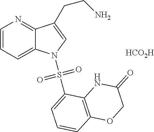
[HCO2H].C1=CC=C2C(=N1)C(CCN)=CN2S(=O)(=O)C1=CC=CC2=C1NC(=O)CO2
